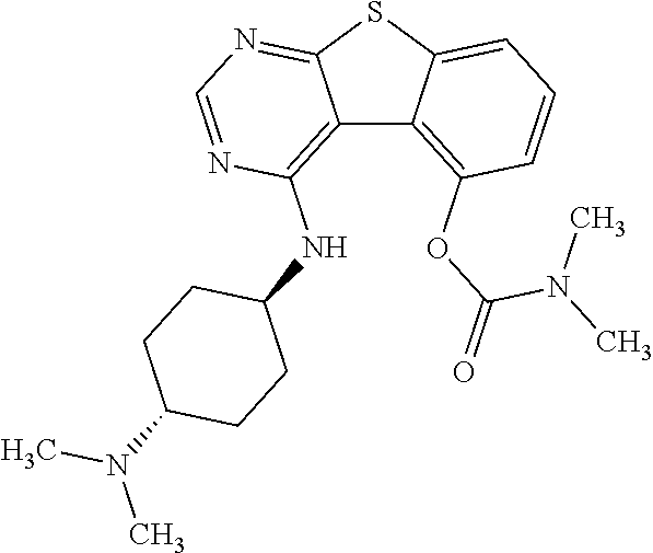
C12=C(NC3CCC(N(C)C)CC3)N=CN=C1SC1=CC=CC(OC(N(C)C)=O)=C21
